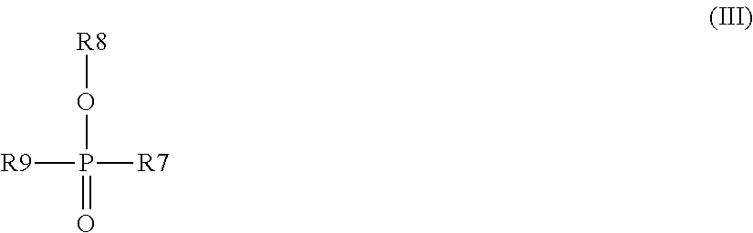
P([R7])(=O)([R9])O[R8]
